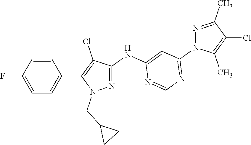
C1=CC(F)=CC=C1C1=C(Cl)C(NC2=CC(N3C(C)=C(Cl)C(C)=N3)=NC=N2)=NN1CC1CC1
